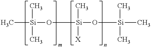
C[Si](O[Si](O[Si](C)(C)C)(C)[X])(C)C
